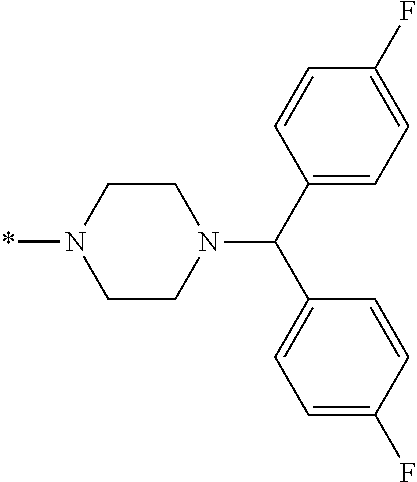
C1=C(C(N2CCN(*)CC2)C2=CC=C(F)C=C2)C=CC(F)=C1
